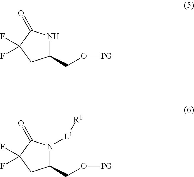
C1(CO[PG])NC(=O)C(F)(F)C1.C1(CO[PG])N([L1][R1])C(=O)C(F)(F)C1
